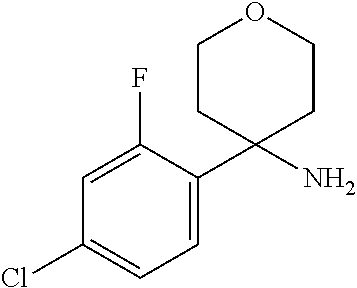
C1=C(C2(N)CCOCC2)C(F)=CC(Cl)=C1
